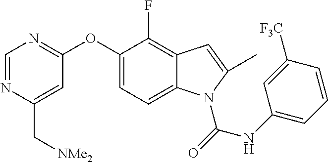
C(C1=CC(OC2=CC=C3C(=C2F)C=C(C)N3C(=O)NC2=CC=CC([F3C])=C2)=NC=N1)[NMe2]
